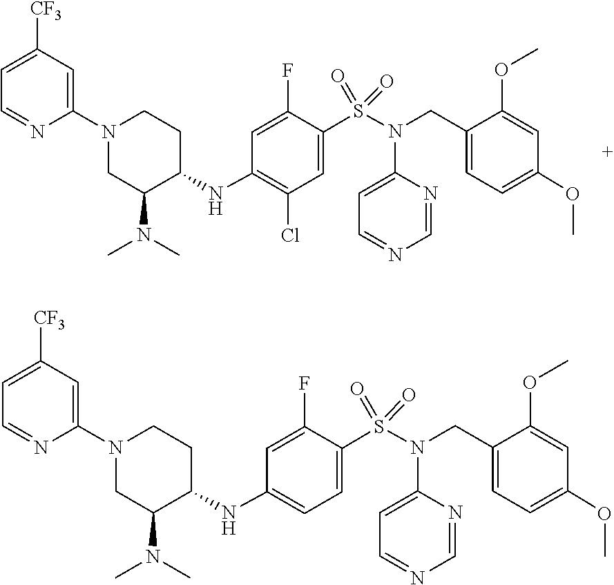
C1=NC(N(S(=O)(=O)C2=CC=C(NC3C(N(C)C)CN(C4=CC([CF3])=CC=N4)CC3)C=C2F)CC2=CC=C(OC)C=C2OC)=CC=N1.C1=NC(N(S(=O)(=O)C2=CC(Cl)=C(NC3C(N(C)C)CN(C4=CC([CF3])=CC=N4)CC3)C=C2F)CC2=CC=C(OC)C=C2OC)=CC=N1
